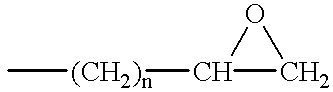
C[(CH2)n]C1CO1
